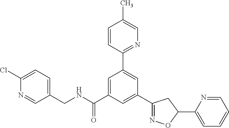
C1(CNC(=O)C2=CC(C3=NC=C(C)C=C3)=CC(C3=NOC(C4=CC=CC=N4)C3)=C2)=CC=C(Cl)N=C1
